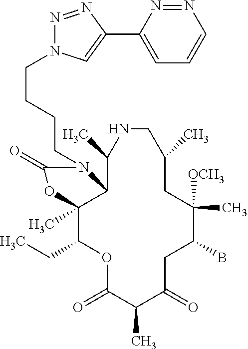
O1C(=O)C(C)C(=O)CC(B)C([OCH3])(C)CC(C)CNC(C)C2C(C)(C1CC)OC(=O)N2CCCCN1N=NC(C2=CC=CN=N2)=C1
